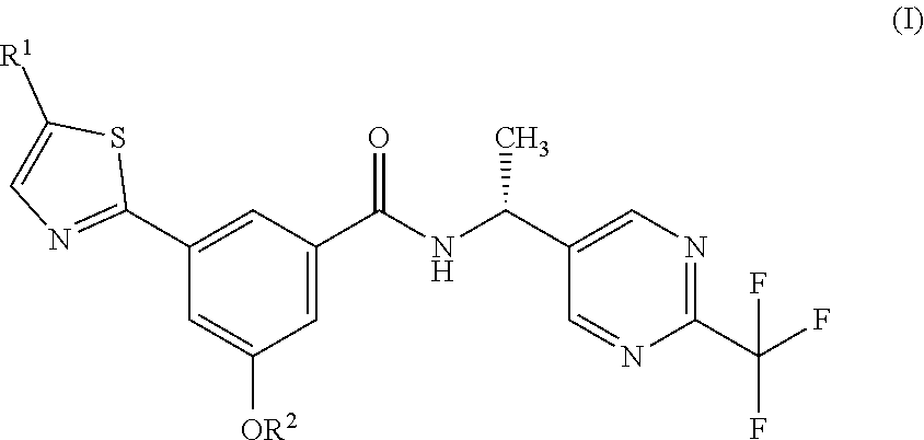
C1(C2=NC=C([R1])S2)=CC(C(NC(C2=CN=C(C(F)(F)F)N=C2)C)=O)=CC([OR2])=C1
